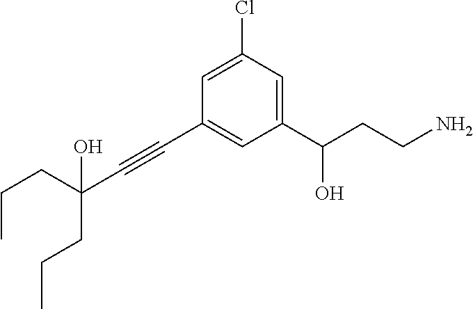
C1=C(Cl)C=C(C(CCN)O)C=C1C#CC(CCC)(CCC)O
